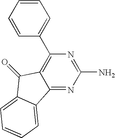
C12=NC(N)=NC(C3=CC=CC=C3)=C1C(=O)C1=CC=CC=C21
